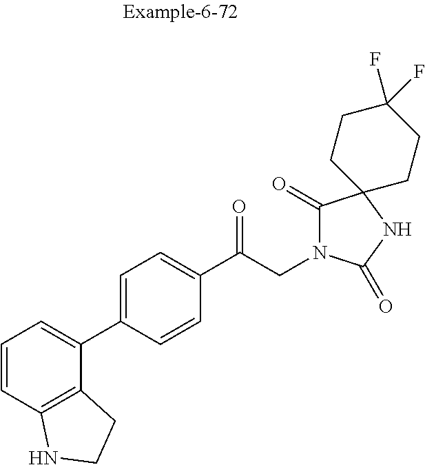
C1=CC2=C(C(C3=CC=C(C(CN4C(=O)C5(NC4=O)CCC(F)(F)CC5)=O)C=C3)=C1)CCN2
